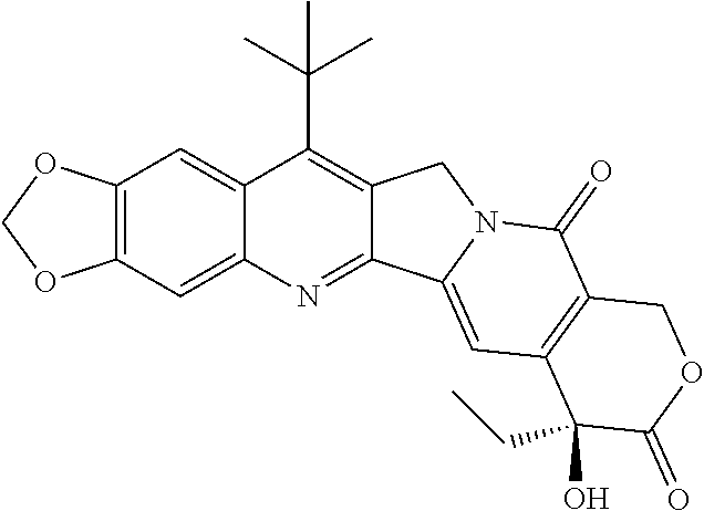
O1COC2=C1C=C1C(C(C)(C)C)=C3C(=NC1=C2)C1=CC2=C(C(=O)N1C3)COC(=O)C2(CC)O
